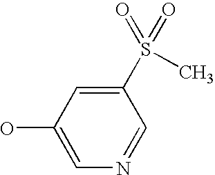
C1(O)=CN=CC(S(C)(=O)=O)=C1
